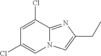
C1(Cl)=CN2C(=NC(CC)=C2)C(Cl)=C1
